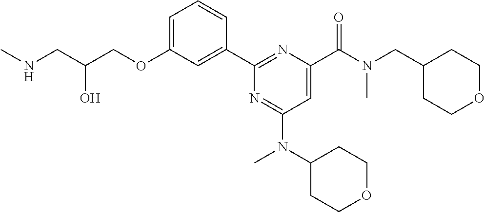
C1=C(OCC(CNC)O)C=C(C2=NC(C(N(CC3CCOCC3)C)=O)=CC(N(C)C3CCOCC3)=N2)C=C1
